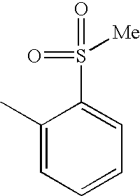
C1(C)=CC=CC=C1S([Me])(=O)=O
